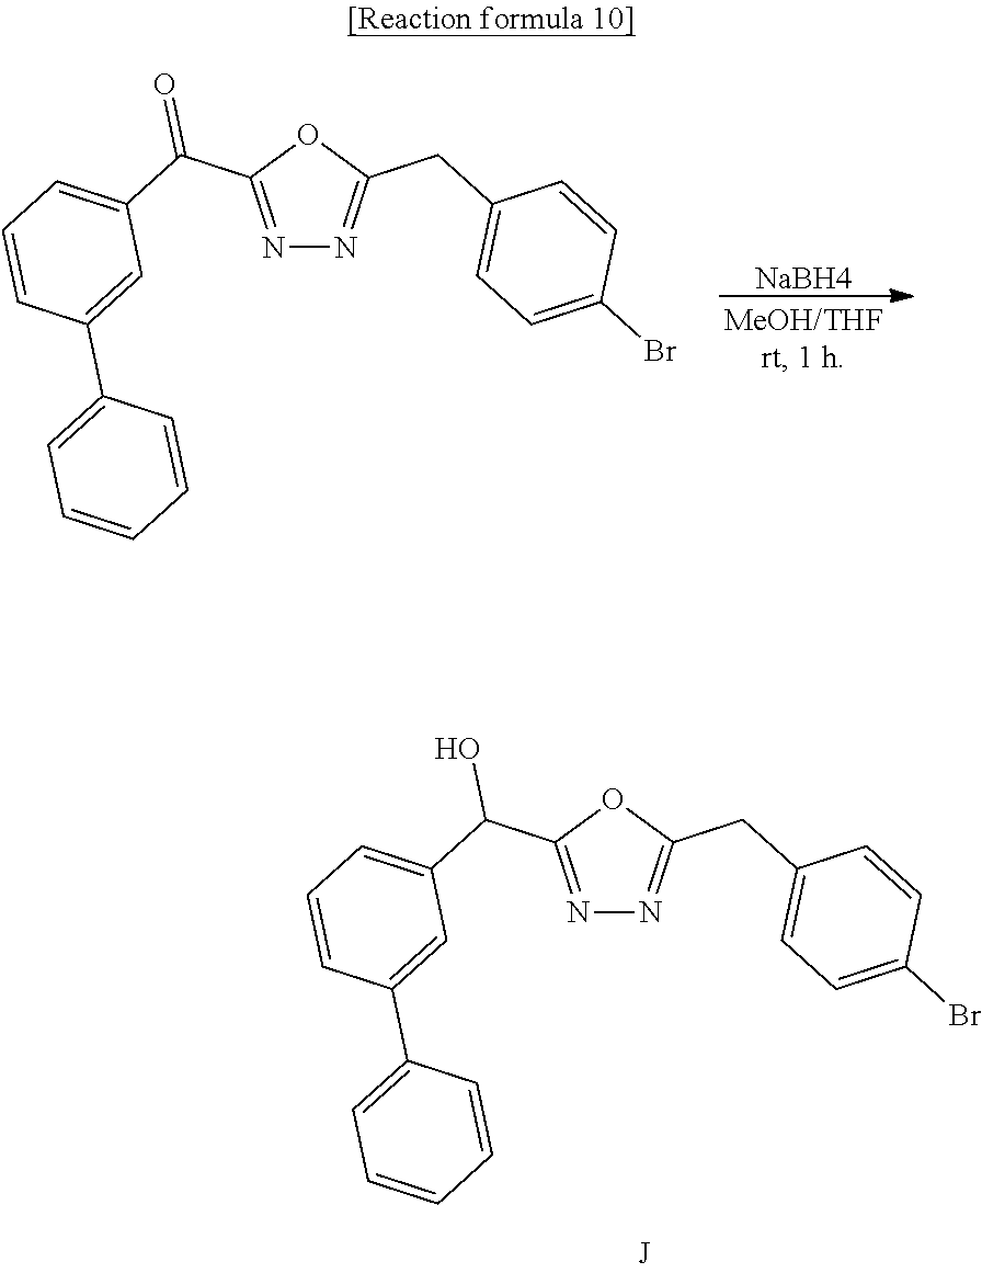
N1=C(C(C2=CC=CC(C3=CC=CC=C3)=C2)=O)OC(CC2=CC=C(Br)C=C2)=N1.[NaBH4].N1=C(C(C2=CC=CC(C3=CC=CC=C3)=C2)O)OC(CC2=CC=C(Br)C=C2)=N1
